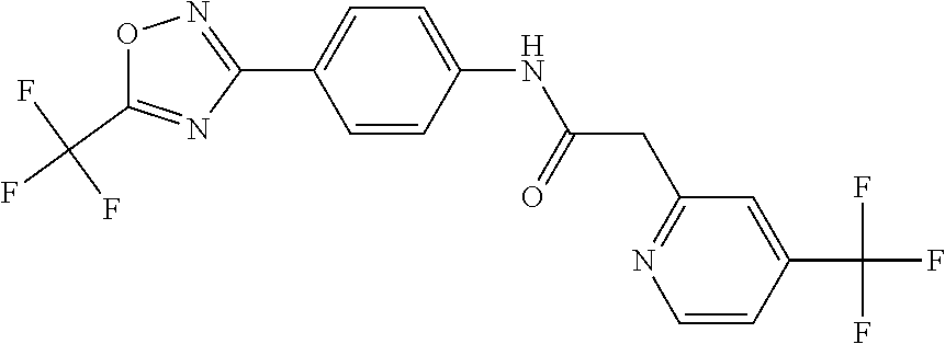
O1C(C(F)(F)F)=NC(C2=CC=C(NC(=O)CC3=NC=CC(C(F)(F)F)=C3)C=C2)=N1
